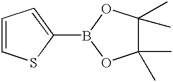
C1(C)(C)C(C)(C)OB(C2=CC=CS2)O1
